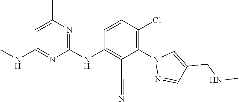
C1(NC2=C(C#N)C(N3N=CC(CNC)=C3)=C(Cl)C=C2)=NC(C)=CC(NC)=N1
